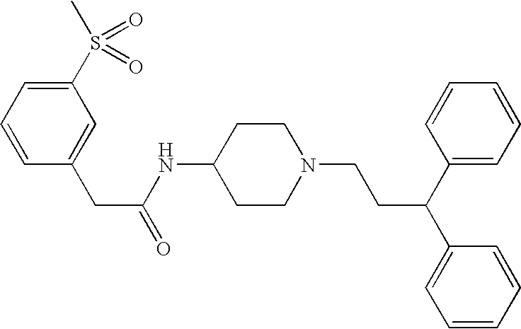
C1(CC(NC2CCN(CCC(C3=CC=CC=C3)C3=CC=CC=C3)CC2)=O)=CC(S(C)(=O)=O)=CC=C1
